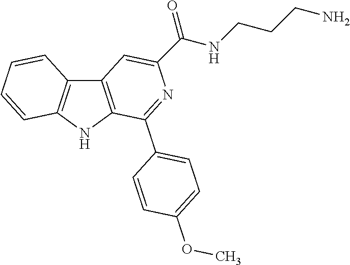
C12=C(NC3=C1C=CC=C3)C(C1=CC=C(OC)C=C1)=NC(C(NCCCN)=O)=C2
